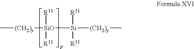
C[(CH2)y][SiO]([Si]([(CH2)y]C)([R11])[R11])([R11])[R11]
